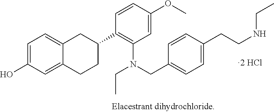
C1=C(O)C=C2C(=C1)CC(C1=C(N(CC3=CC=C(CCNCC)C=C3)CC)C=C(OC)C=C1)CC2
